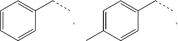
C1=CC=CC(CC)=C1.C1=C(C)C=CC(CC)=C1
